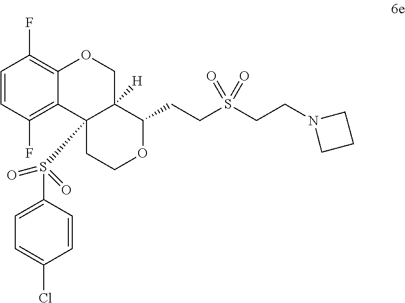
C1=CC(F)=C2C(=C1F)OCC1([H])C2(S(C2=CC=C(Cl)C=C2)(=O)=O)CCOC1CCS(CCN1CCC1)(=O)=O
